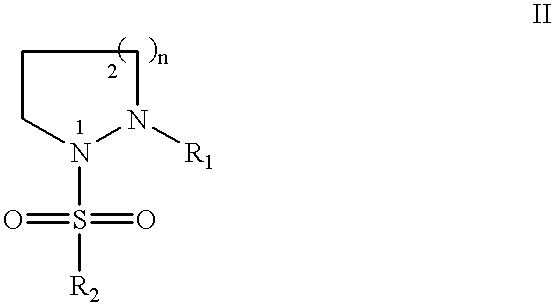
C1N(S([R2])(=O)=O)N([R1])CC1
